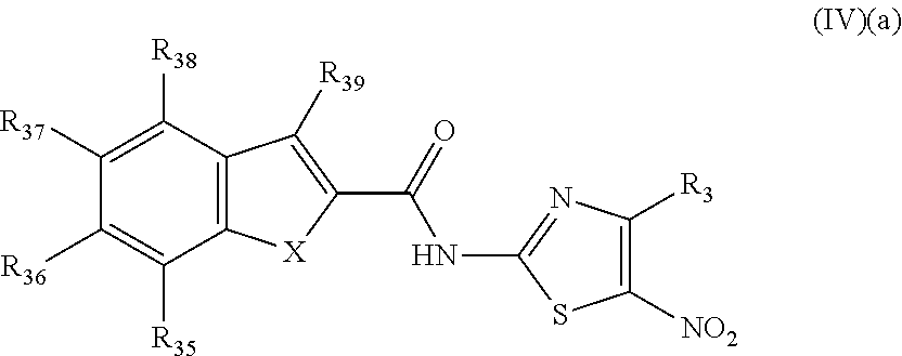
C12=C(C([R38])=C([R37])C([R36])=C1[R35])C([R39])=C(C(=O)NC1=NC([R3])=C([NO2])S1)[X]2
